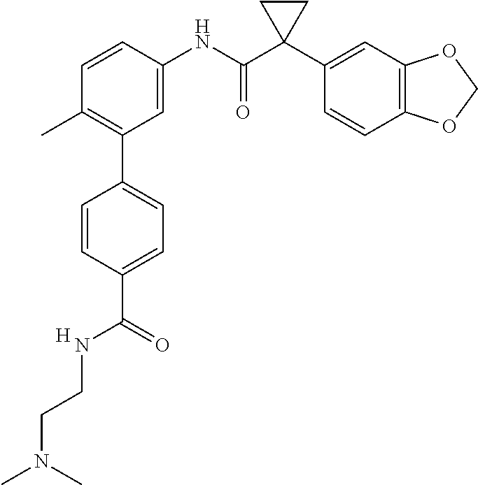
C1=C(NC(C2(C3=CC4=C(C=C3)OCO4)CC2)=O)C=CC(C)=C1C1=CC=C(C(NCCN(C)C)=O)C=C1.[H]
